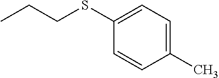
CCCSC1=CC=C(C)C=C1
